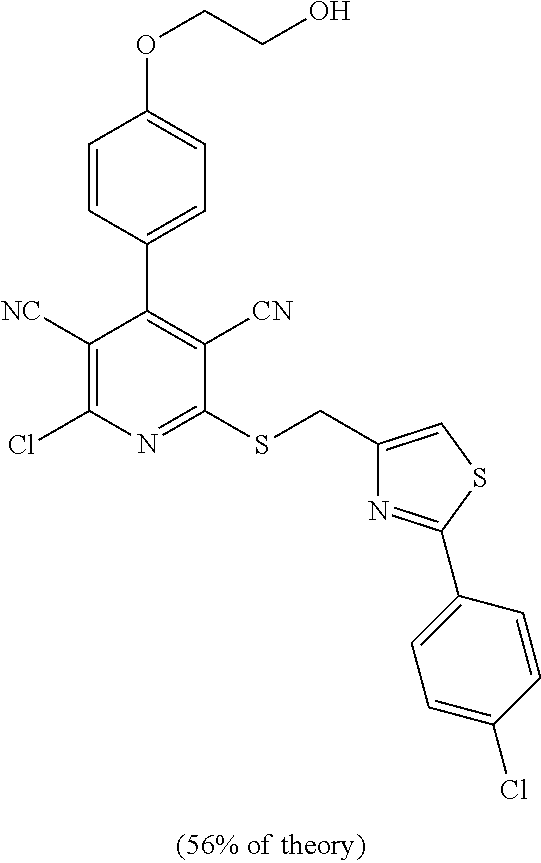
C1([NC])=C(Cl)N=C(SCC2=CSC(C3=CC=C(Cl)C=C3)=N2)C([CN])=C1C1=CC=C(OCCO)C=C1
